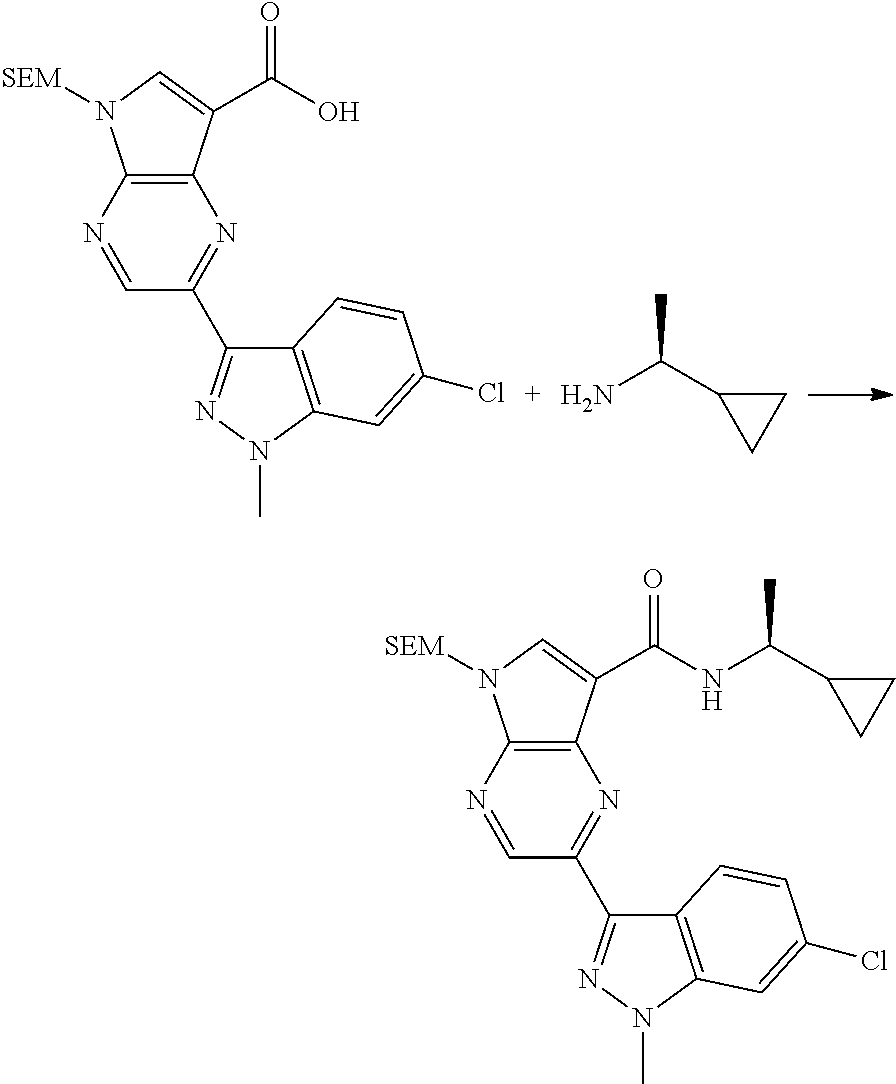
C12=C(N=CC(C3=NN(C)C4=C3C=CC(Cl)=C4)=N1)N([SEM])C=C2C(=O)O.CC(N)C1CC1.C12=C(N=CC(C3=NN(C)C4=C3C=CC(Cl)=C4)=N1)N([SEM])C=C2C(=O)NC(C1CC1)C
